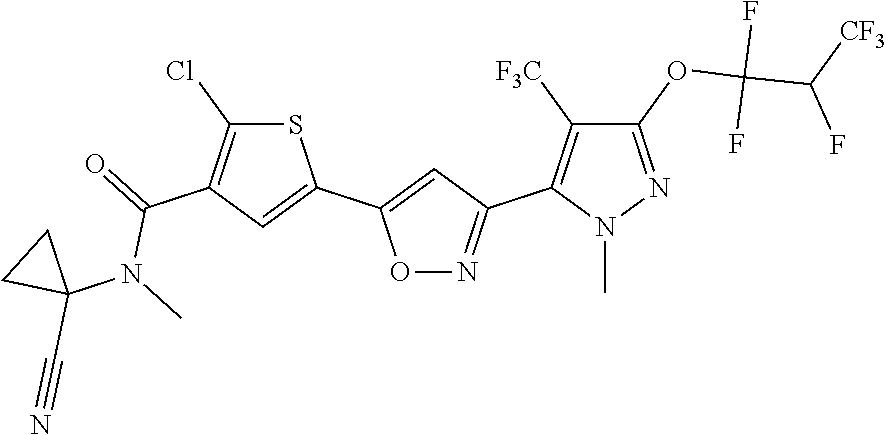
C1(OC(C(F)[CF3])(F)F)=NN(C)C(C2=NOC(C3=CC(C(N(C4(C#N)CC4)C)=O)=C(Cl)S3)=C2)=C1[F3C]
